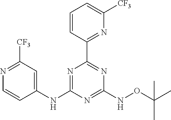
N1=C([CF3])C=C(NC2=NC(C3=NC([CF3])=CC=C3)=NC(NOC(C)(C)C)=N2)C=C1
